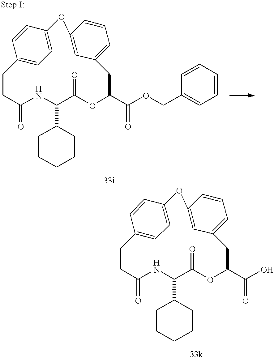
C1(C(OCC2=CC=CC=C2)=O)OC(=O)C(C2CCCCC2)NC(=O)CCC2=CC=C(C=C2)OC2=CC(=CC=C2)C1.C1(C(O)=O)OC(=O)C(C2CCCCC2)NC(=O)CCC2=CC=C(C=C2)OC2=CC(=CC=C2)C1
